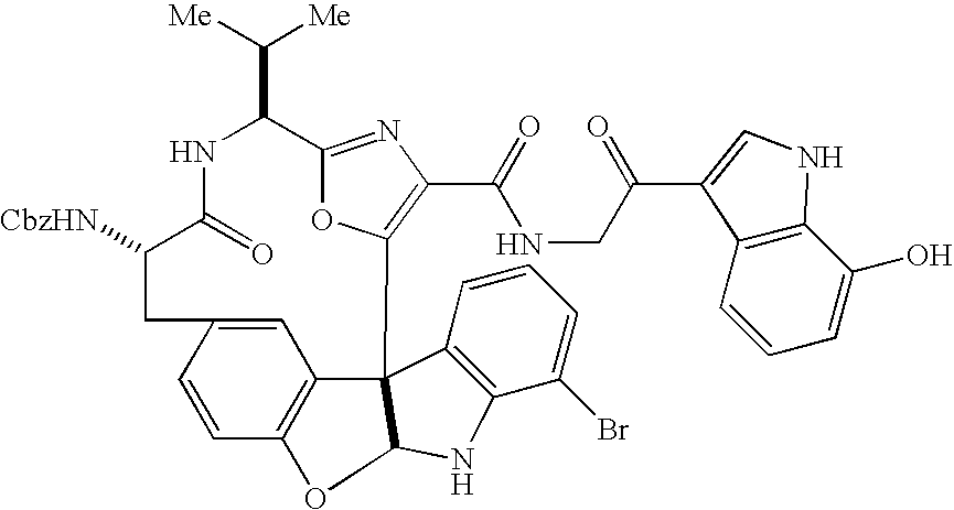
C1=C2C=CC3=C1C1(C4=C(C(Br)=CC=C4)NC1O3)C1=C(C(NCC(=O)C3=CNC4=C3C=CC=C4O)=O)N=C(C(C([Me])[Me])NC(=O)C([CbzHN])C2)O1
